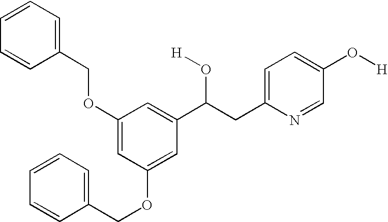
O(C1=CC(OCC2=CC=CC=C2)=CC(C(CC2=CC=C(O[H])C=N2)O[H])=C1)CC1=CC=CC=C1
